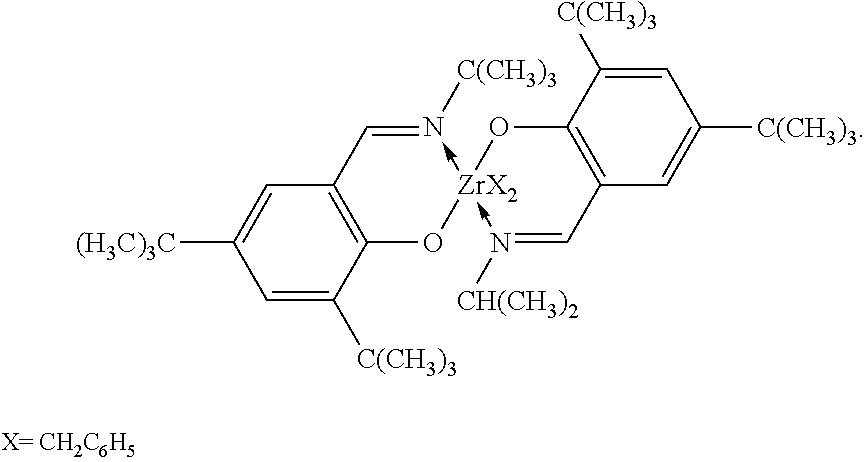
C1=C([C(CH3)3])C2=C(C=C1[(H3C)3C])C=N([C(CH3)3])-[ZrX2]1(-N([CH(CH3)2])=CC3=C(O1)C([C(CH3)3])=CC([C(CH3)3])=C3)O2
